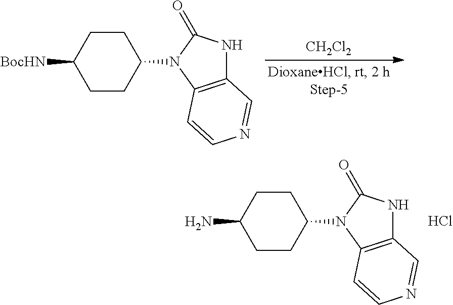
C1CC(N2C3=C(NC2=O)C=NC=C3)CCC1[BocHN].[CH2Cl2].C1CC(N2C3=C(NC2=O)C=NC=C3)CCC1N.Cl
